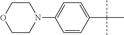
C1CN(C2=CC=C(C(C)(C)C)C=C2)CCO1
